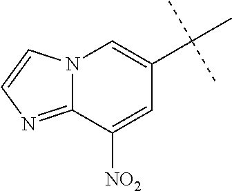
C12=NC=CN1C=C(C(C)(C)C)C=C2[NO2]
